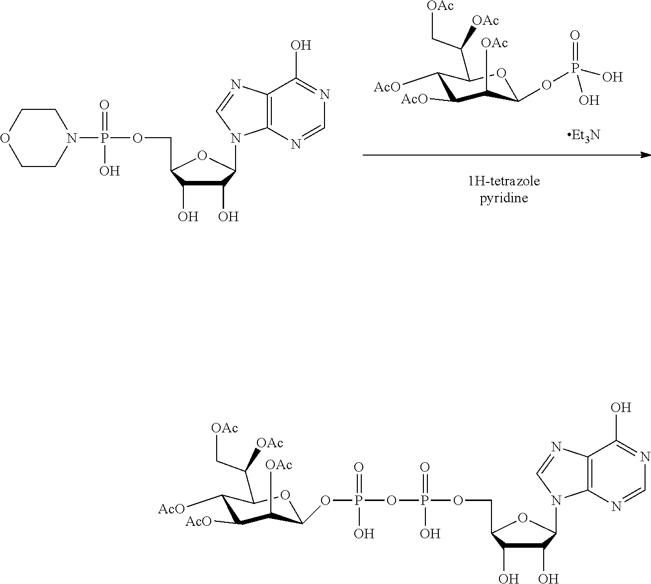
C1([AcO])C([AcO])C([OAc])C(OP(=O)(O)O)OC1C(C[OAc])[OAc].[Et3N].N1(P(OCC2C(O)C(O)C(N3C4=C(C(O)=NC=N4)N=C3)O2)(=O)O)CCOCC1.P(OCC1C(O)C(O)C(N2C3=C(C(O)=NC=N3)N=C2)O1)(=O)(O)OP(OC1C([OAc])C([AcO])C([AcO])C(C(C[OAc])[OAc])O1)(=O)O
